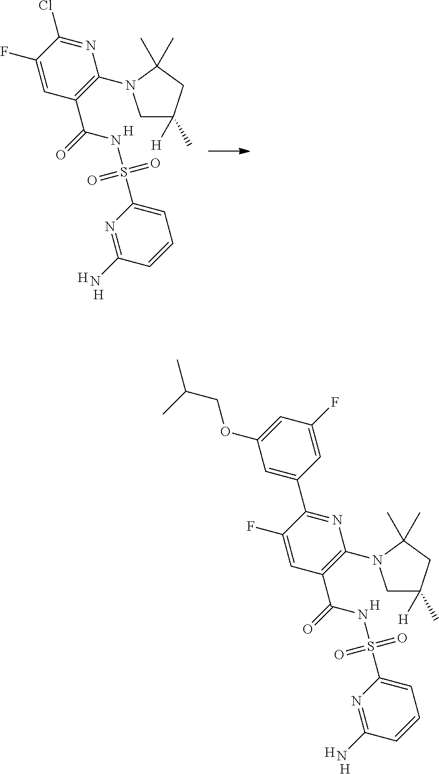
C1(F)=CC(C(=O)NS(C2=CC=CC(N)=N2)(=O)=O)=C(N2CC([H])(C)CC2(C)C)N=C1Cl.[H].[H].[H].C1(F)=CC(C(=O)NS(C2=CC=CC(N)=N2)(=O)=O)=C(N2CC([H])(C)CC2(C)C)N=C1C1=CC(OCC(C)C)=CC(F)=C1.[H].[H].[H]
